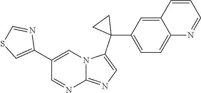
C1(C2=CSC=N2)=CN2C(=NC=C2C2(C3=CC=C4C(=C3)C=CC=N4)CC2)N=C1
